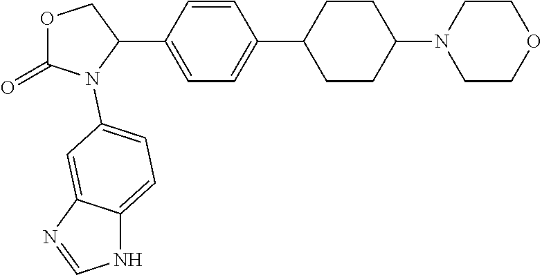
O1C(=O)N(C2=CC=C3NC=NC3=C2)C(C2=CC=C(C3CCC(N4CCOCC4)CC3)C=C2)C1
